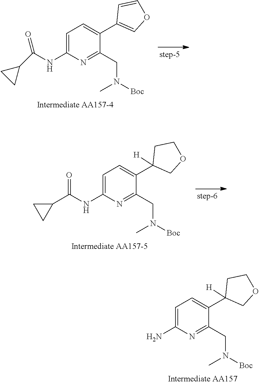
N(C(=O)C1CC1)C1=CC=C(C2=COC=C2)C(CN([Boc])C)=N1.N(C(C1CC1)=O)C1=CC=C(C2([H])COCC2)C(CN([Boc])C)=N1.NC1=CC=C(C2([H])COCC2)C(CN([Boc])C)=N1
